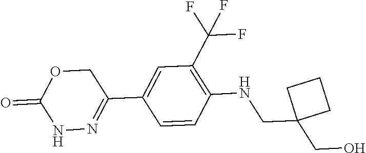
N1N=C(C2=CC(C(F)(F)F)=C(NCC3(CO)CCC3)C=C2)COC1=O
